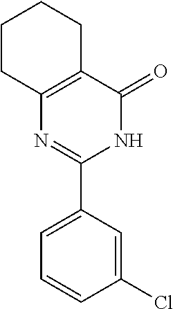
C12=C(C(=O)NC(C3=CC=CC(Cl)=C3)=N1)CCCC2
